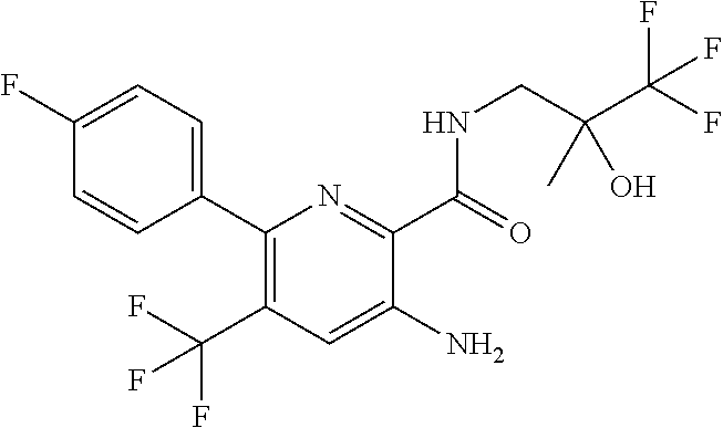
C1(C2=CC=C(F)C=C2)=C(C(F)(F)F)C=C(N)C(C(=O)NCC(C(F)(F)F)(C)O)=N1
